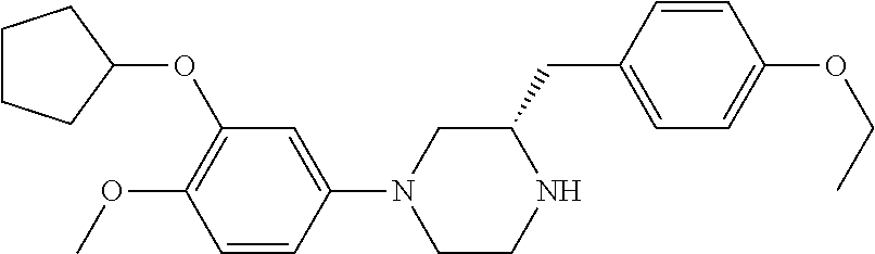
C1CCC(OC2=C(OC)C=CC(N3CCNC(CC4=CC=C(OCC)C=C4)C3)=C2)C1
